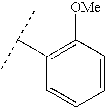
C1=CC([OMe])=C(C(C)C)C=C1
